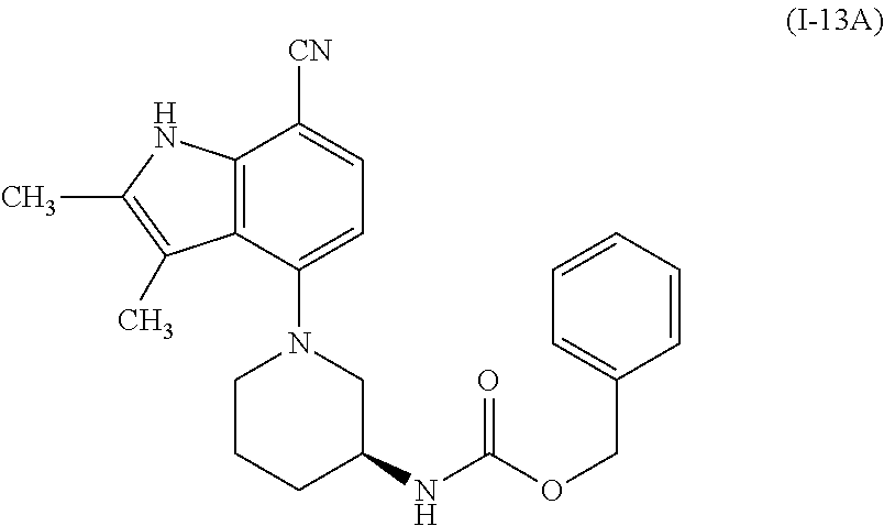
C12=C(C(N3CCCC(NC(OCC4=CC=CC=C4)=O)C3)=CC=C1[CN])C(C)=C(C)N2
